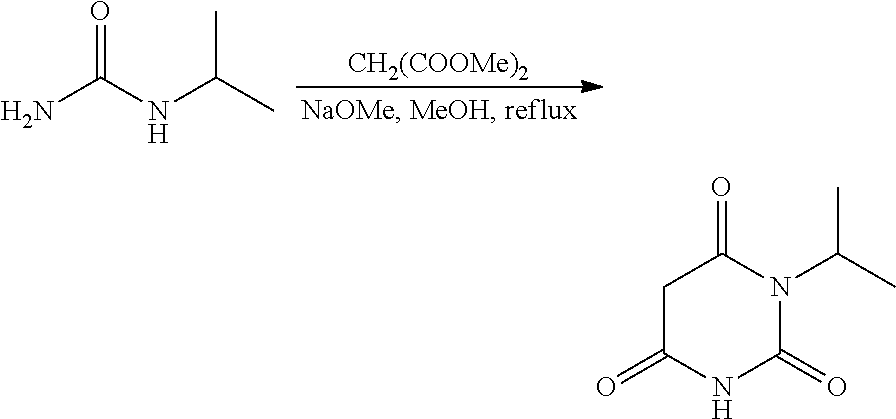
[CH2(COOMe)2].O=C(NC(C)C)N.C1C(=O)NC(=O)N(C(C)C)C1=O
